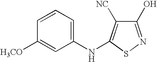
C1(O)=NSC(NC2=CC=CC([H3CO])=C2)=C1[NC]
